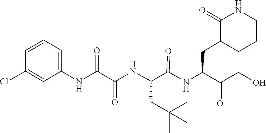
C(C(=O)CO)(CC1C(=O)NCCC1)NC(C(NC(C(NC1=CC=CC(Cl)=C1)=O)=O)CC(C)(C)C)=O
